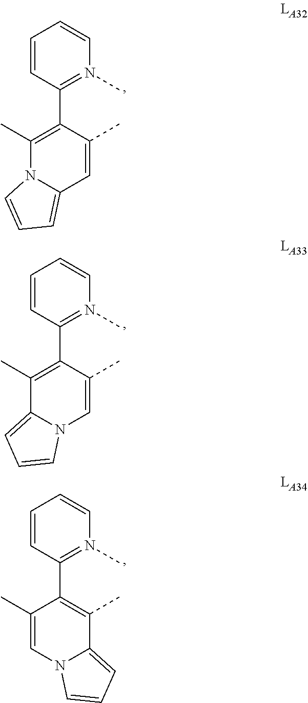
C1=CC(C2=C(C)N3C(=CC=C3)C=C2C)=N(C)C=C1.C1=CC(C2=C(C)C3=CC=CN3C=C2C)=N(C)C=C1.C1=CC(C2=C(C)C3=CC=CN3C=C2C)=N(C)C=C1
